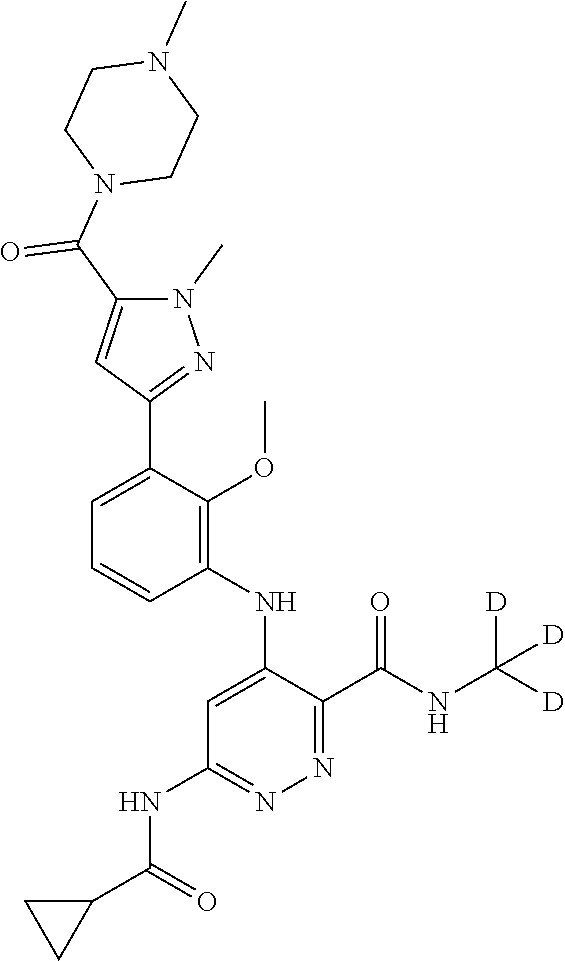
C1=CC=C(C2=NN(C)C(C(N3CCN(C)CC3)=O)=C2)C(OC)=C1NC1=CC(NC(C2CC2)=O)=NN=C1C(NC([D])([D])[D])=O
